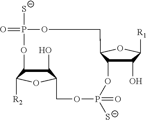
[S-]P1(=O)OCC2OC([R1])C(O)C2OP(=O)([S-])OCC2OC([R2])C(O1)C2O
